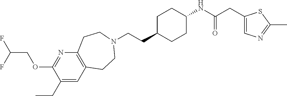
C(CC1CCC(NC(CC2=CN=C(C)S2)=O)CC1)N1CCC2=C(N=C(OCC(F)F)C(CC)=C2)CC1
